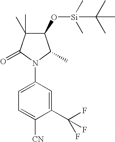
C1=C(N2C(C)C(O[Si](C)(C)C(C)(C)C)C(C)(C)C2=O)C=C(C(F)(F)F)C([CN])=C1
